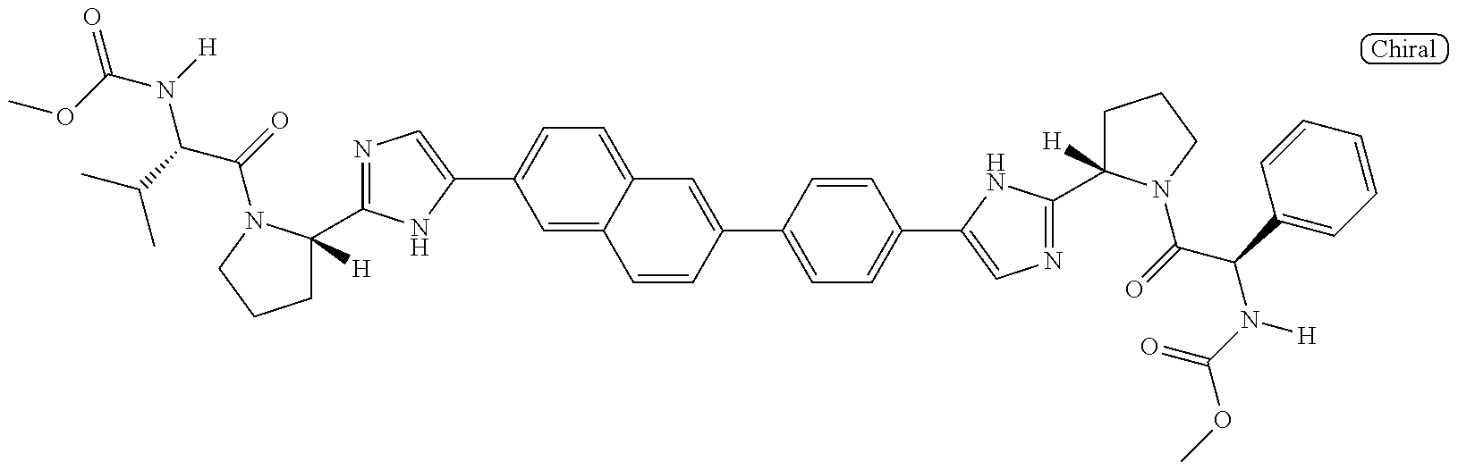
O=C(OC)N([H])C(C(C)C)C(=O)N1C(C2=NC=C(C3=CC=C4C(=C3)C=CC(C3=CC=C(C5=CN=C(C6([H])CCCN6C(=O)C(C6=CC=CC=C6)N(C(=O)OC)[H])N5)C=C3)=C4)N2)([H])CCC1
